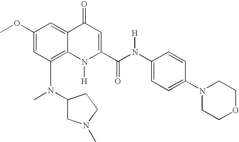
C1(OC)=CC(N(C)C2CN(C)CC2)=C2C(=C1)C(=O)C=C(C(N(C1=CC=C(N3CCOCC3)C=C1)[H])=O)N2[H]
